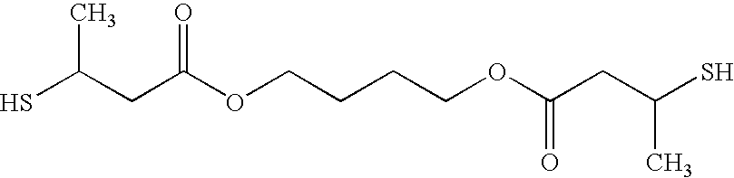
C(CC(OCCCCOC(CC(S)C)=O)=O)(S)C
